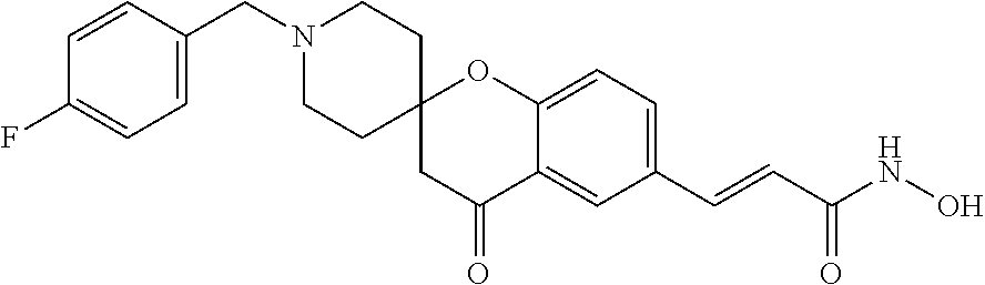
C(N1CCC2(CC1)CC(=O)C1=CC(C=CC(NO)=O)=CC=C1O2)C1=CC=C(F)C=C1
